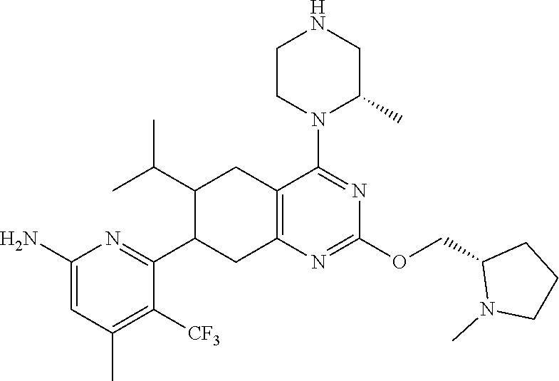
C12=C(N=C(OCC3N(C)CCC3)N=C1N1C(C)CNCC1)CC(C1=NC(N)=CC(C)=C1[CF3])C(C(C)C)C2
